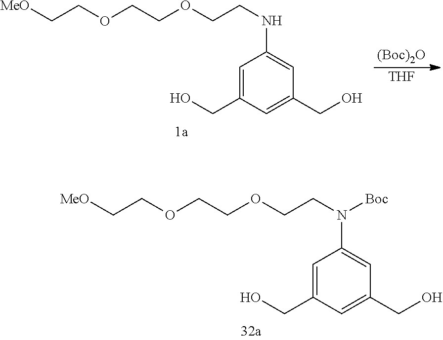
[(Boc)2O].[THF].C1=C(CO)C=C(CO)C=C1NCCOCCOCC[MeO].C1=C(CO)C=C(CO)C=C1N(CCOCCOCC[MeO])[Boc]
